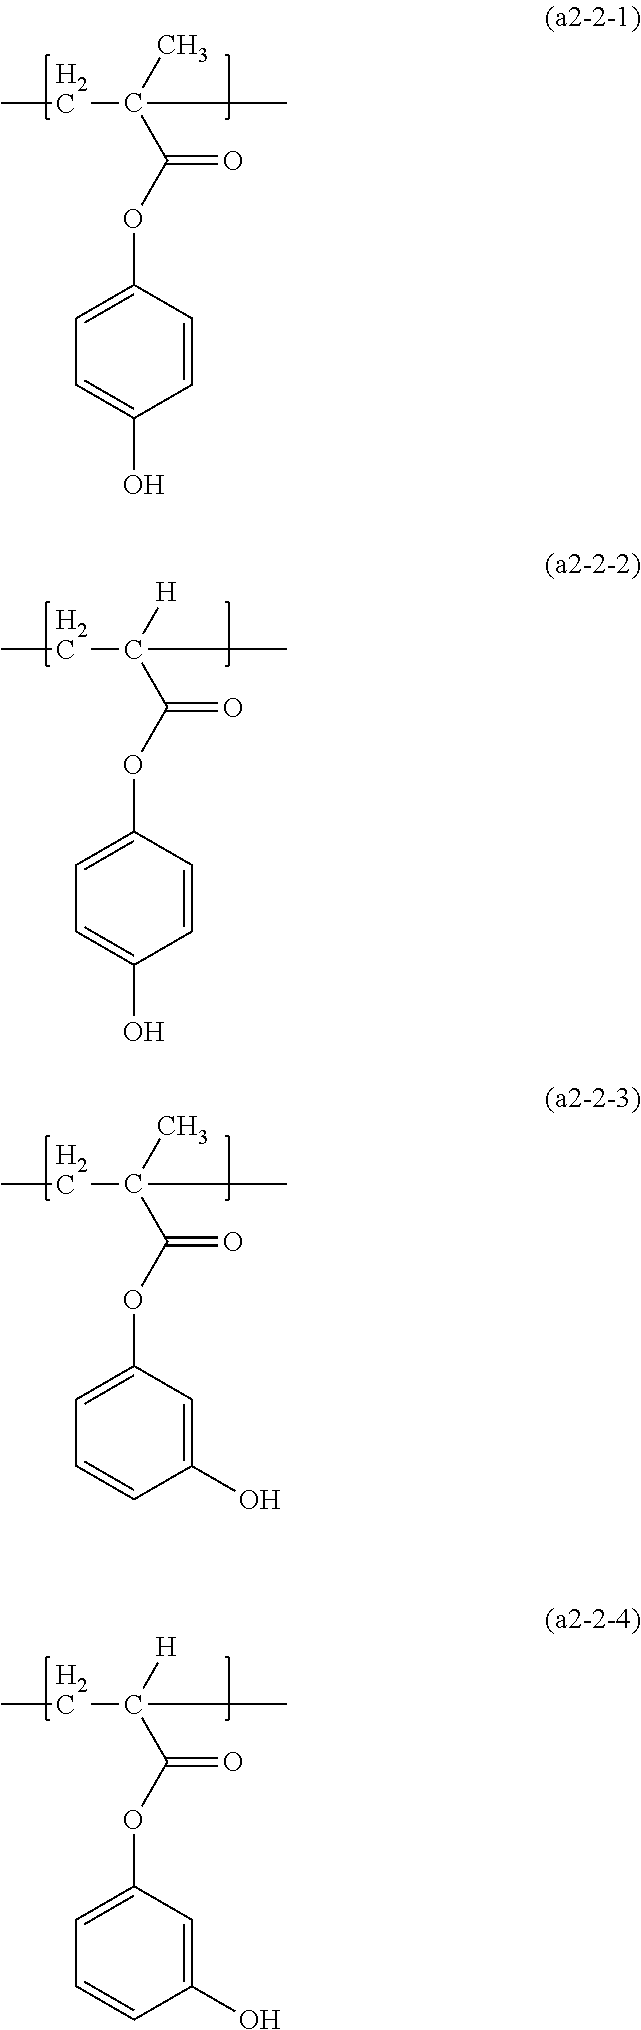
CCC(C)(C(=O)OC1=CC=C(O)C=C1)C.CCC([H])(C(=O)OC1=CC=C(O)C=C1)C.CCC(C)(C(=O)OC1=CC=CC(O)=C1)C.CCC([H])(C(=O)OC1=CC=CC(O)=C1)C
